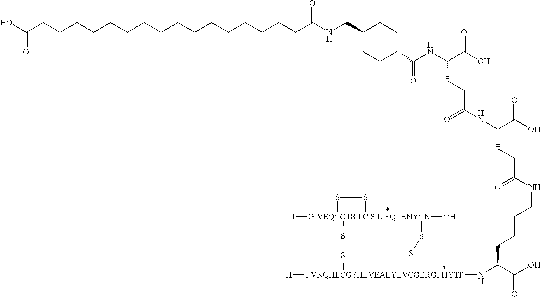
[GIVEQCCTS I C S L EQLENYCN]12([H])(O)(SS[FVNQHLCGSHLVEALYLVCGERGFHYTP]([H])(NC(C(O)=O)CCCCNC(CCC(NC(CCC(NC(C3CCC(CNC(CCCCCCCCCCCCCCCCC(O)=O)=O)CC3)=O)C(O)=O)=O)C(O)=O)=O)SS1)SS2
